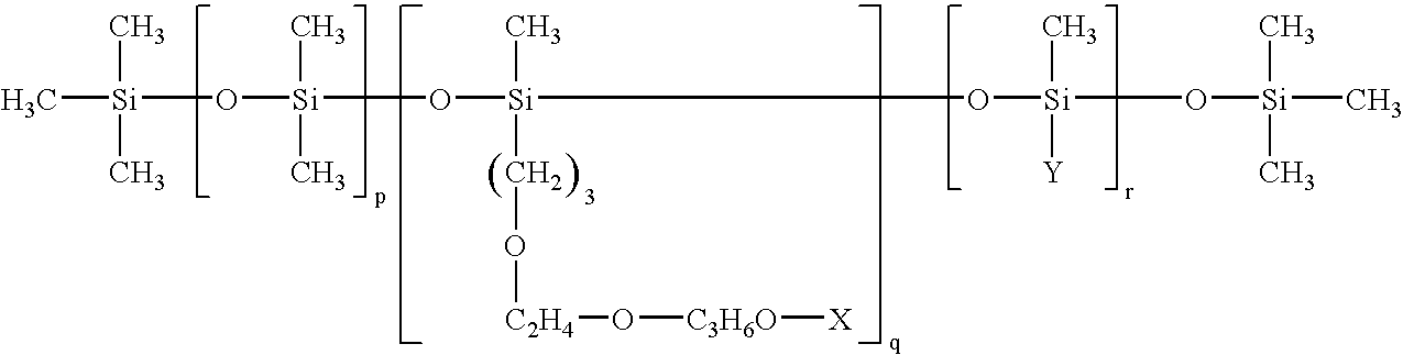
C[Si](O[Si](O[Si](O[Si](O[Si](C)(C)C)([Y])C)(C)CO[C2H4]O[C3H6O][X])(C)C)(C)C
